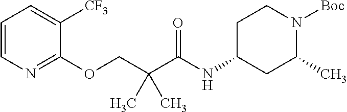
C1=CN=C(OCC(C(NC2CC(C)N([Boc])CC2)=O)(C)C)C([CF3])=C1
